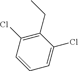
CCC1=C(Cl)C=CC=C1Cl
